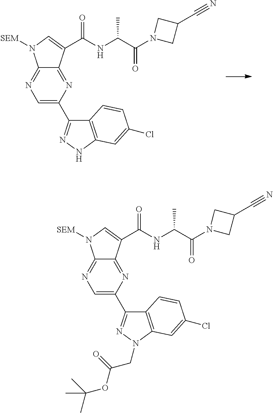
C1=C(C2=NNC3=C2C=CC(Cl)=C3)N=C2C(=N1)N([SEM])C=C2C(NC(C(N1CC(C#N)C1)=O)C)=O.C1=C(C2=NN(CC(OC(C)(C)C)=O)C3=C2C=CC(Cl)=C3)N=C2C(=N1)N([SEM])C=C2C(NC(C(N1CC(C#N)C1)=O)C)=O
